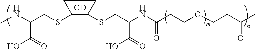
C(SC1C(SCC(NC(CCOCCC(C)=O)=O)C(O)=O)CC1)C(NC)C(O)=O.[CD]
